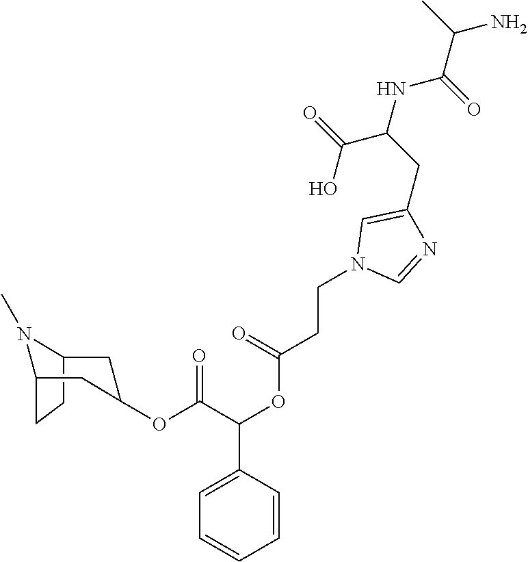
N1(C)C2CC(OC(C(OC(CCN3C=NC(CC(NC(C(C)N)=O)C(=O)O)=C3)=O)C3=CC=CC=C3)=O)CC1CC2
